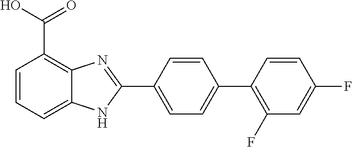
C1=C(C2=NC3=C(C(O)=O)C=CC=C3N2)C=CC(C2=C(F)C=C(F)C=C2)=C1
